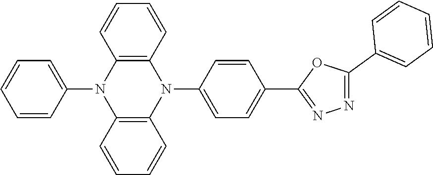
C12=C(C=CC=C1)N(C1=CC=C(C3=NN=C(C4=CC=CC=C4)O3)C=C1)C1=C(N2C2=CC=CC=C2)C=CC=C1
